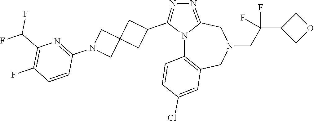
N12C3=C(CN(CC(C4COC4)(F)F)CC1=NN=C2C1CC2(C1)CN(C1=NC(C(F)F)=C(F)C=C1)C2)C=C(Cl)C=C3
